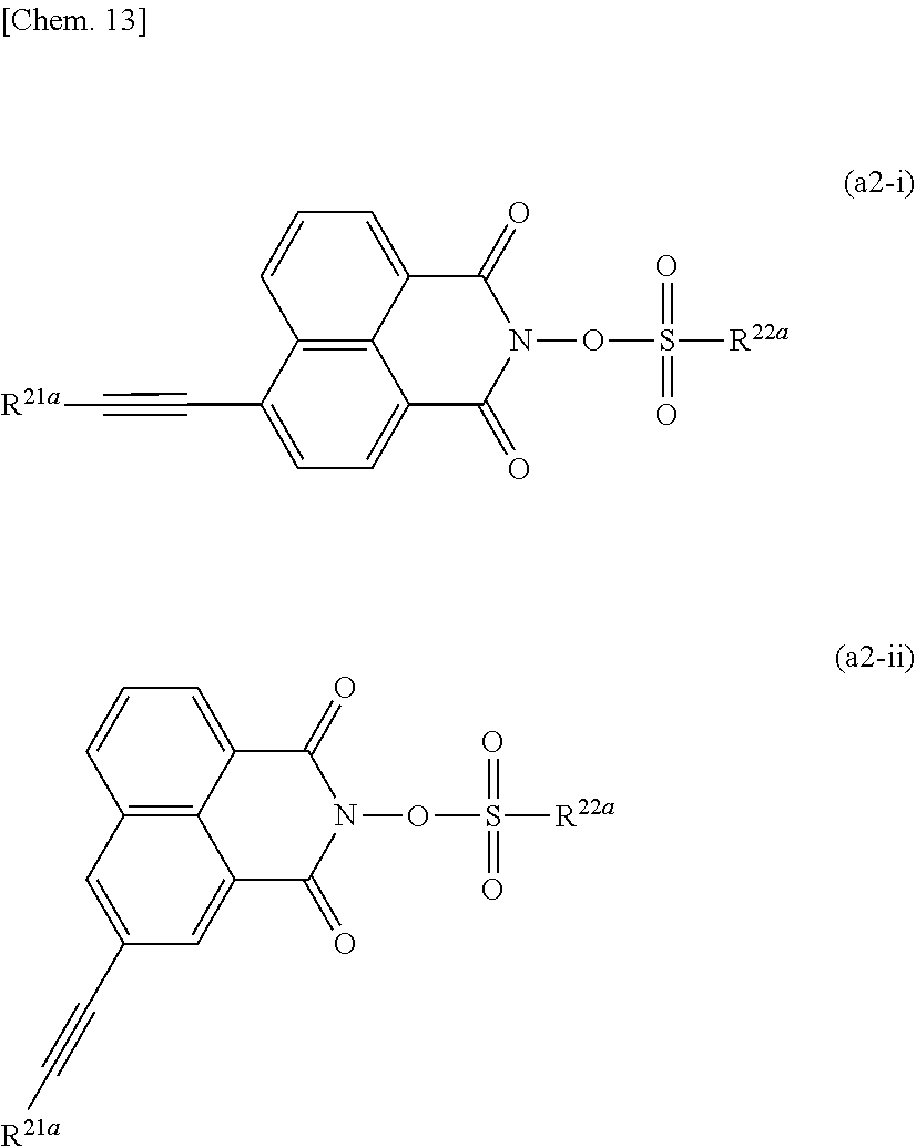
C1=C2C3=C(C=C1)C(C#C[R21a])=CC=C3C(=O)N(OS(=O)([R22a])=O)C2=O.C1=C2C3=C(C=C1)C=C(C#C[R21a])C=C3C(=O)N(OS(=O)([R22a])=O)C2=O
